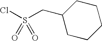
C(S(Cl)(=O)=O)C1CCCCC1
